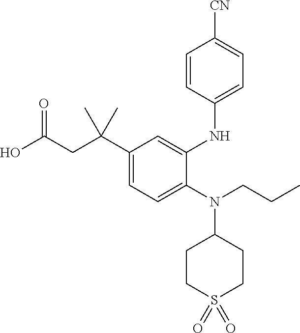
C1(N(C2CCS(=O)(=O)CC2)CCC)=CC=C(C(CC(O)=O)(C)C)C=C1NC1=CC=C([CN])C=C1
